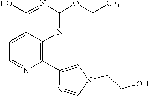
C1=C2C(=C(C3=CN(CCO)C=N3)N=C1)N=C(OC[CF3])N=C2O
